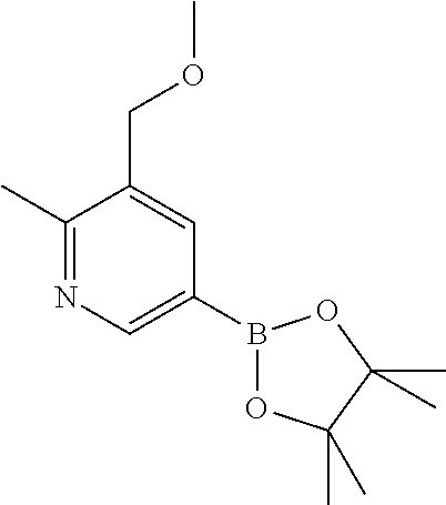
C1(C)=NC=C(B2OC(C)(C)C(C)(C)O2)C=C1COC
